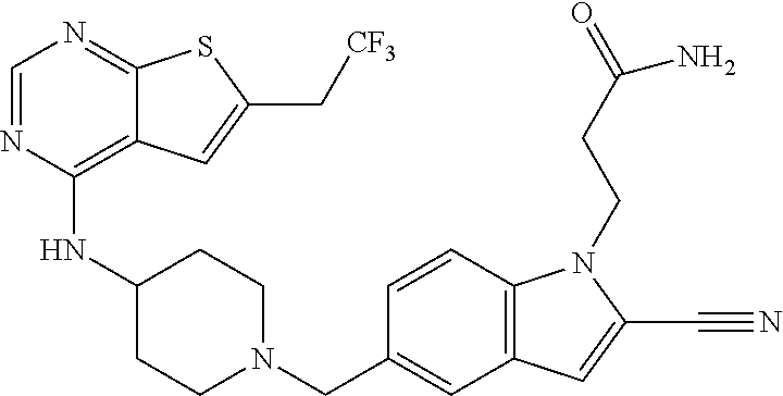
C1=NC(NC2CCN(CC3=CC4=C(C=C3)N(CCC(=O)N)C(C#N)=C4)CC2)=C2C(=N1)SC(C[CF3])=C2
